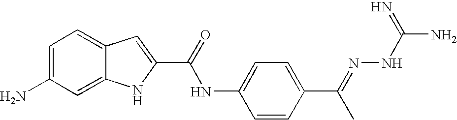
C1=C(N)C=C2C(=C1)C=C(C(=O)NC1=CC=C(C(=NNC(N)=N)C)C=C1)N2
